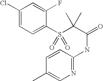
C1(Cl)=CC=C(S(C(C(=O)NC2=NC=C(C)C=C2)(C)C)(=O)=O)C(F)=C1
